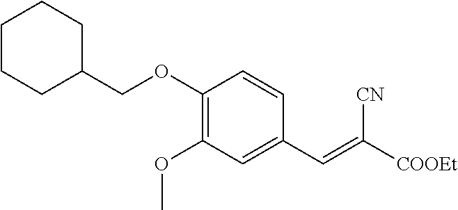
C1(OCC2CCCCC2)=C(OC)C=C(C=C([COOEt])[CN])C=C1
